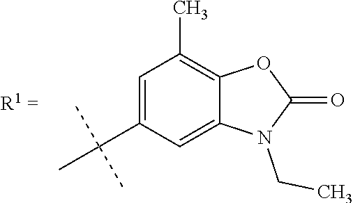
C1=C(C(C)(C)C)C=C2C(=C1C)OC(=O)N2CC
